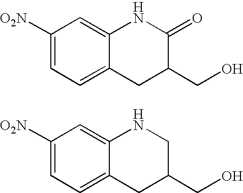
C1([O2N])=CC=C2C(=C1)NC(=O)C(CO)C2.C1([O2N])=CC=C2C(=C1)NCC(CO)C2
